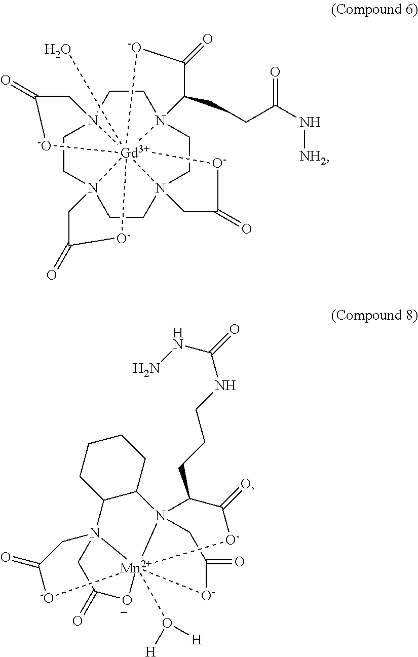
C1CN23CCN45CCN67CCN18[Gd]264(O)([-O]C(=O)C8)([-O]C(=O)C3CCC(=O)N[NH2])([O-]C(=O)C5)[O-]C(=O)C7.C1CCC2C(C1)N13C(CCCNC(NN)=O)C(=O)[O-][Mn]145(O([H])[H])(N2(CC(=O)[-O]4)CC(=O)[O-]5)[O-]C(=O)C3
